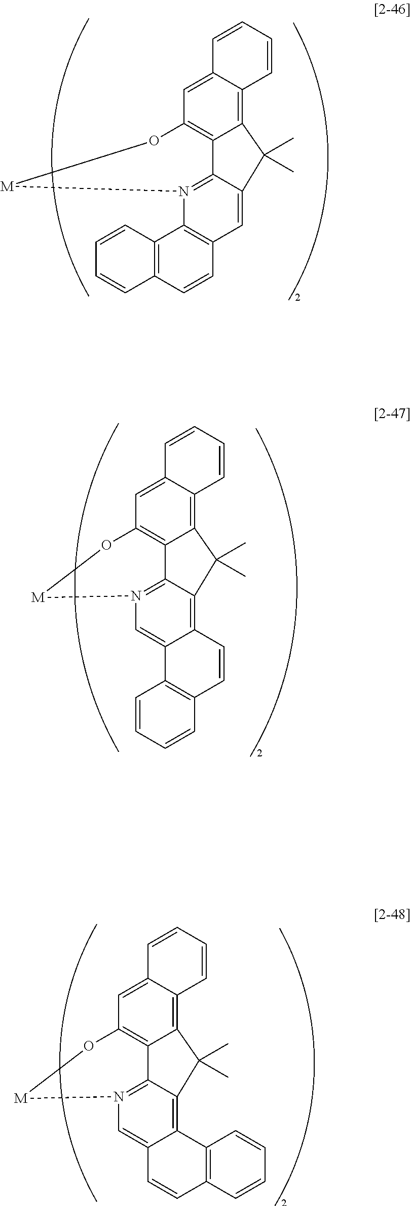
C12=C3C(=CC4=C1C1=N(C5=C(C=C1C2(C)C)C=CC1=C5C=CC=C1)[M]O4)C=CC=C3.C12=C3C(=CC4=C1C1=N(C=C5C(=C1C2(C)C)C=CC1=C5C=CC=C1)[M]O4)C=CC=C3.C12=C3C(=CC4=C1C1=N(C=C5C(=C1C2(C)C)C1=C(C=C5)C=CC=C1)[M]O4)C=CC=C3
